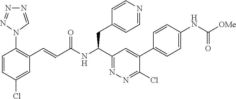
C1=C(Cl)C=CC(N2C=NN=N2)=C1C=CC(NC(C1=NN=C(Cl)C(C2=CC=C(NC([OMe])=O)C=C2)=C1)CC1=CC=NC=C1)=O
